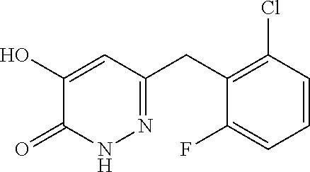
C1(O)=CC(CC2=C(Cl)C=CC=C2F)=NNC1=O
